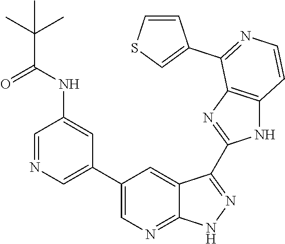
C1=NC=C(C2=CN=C3C(=C2)C(C2=NC4=C(N2)C=CN=C4C2=CSC=C2)=NN3)C=C1NC(C(C)(C)C)=O
